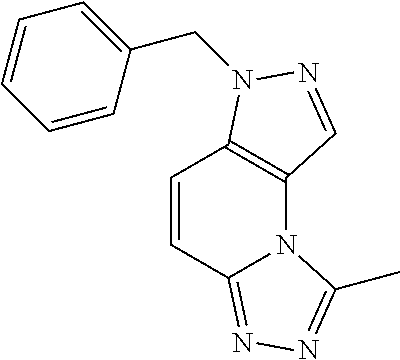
C(N1C2=C(N3C(=NN=C3C)C=C2)C=N1)C1=CC=CC=C1
